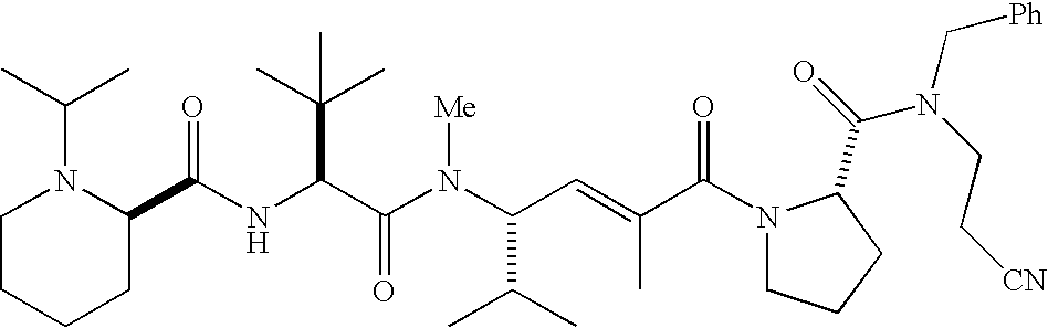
N(C(C(N(C(C(C)C)C=C(C)C(N1CCCC1C(=O)N(C[Ph])CC[CN])=O)[Me])=O)C(C)(C)C)C(C1N(C(C)C)CCCC1)=O
